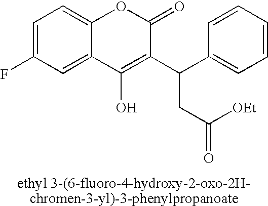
C1=C(F)C=C2C(=C1)OC(=O)C(C(C1=CC=CC=C1)CC(=O)[OEt])=C2O
